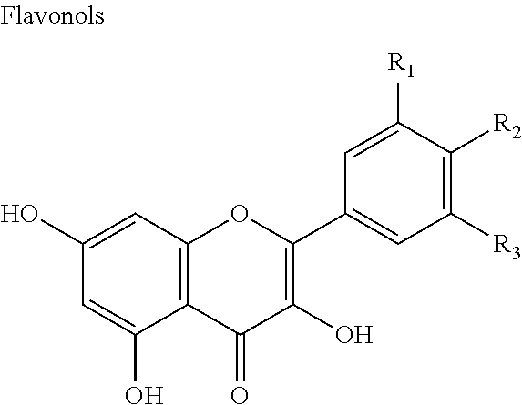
C12=C(C=C(O)C=C1O)OC(C1=CC([R3])=C([R2])C([R1])=C1)=C(O)C2=O
